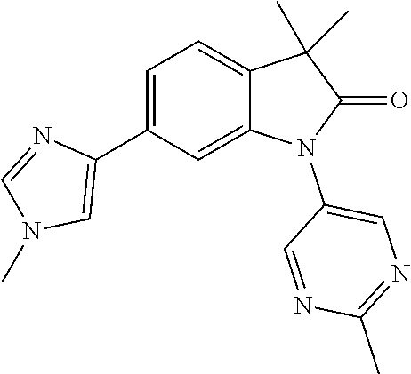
N1(C)C=C(C2=CC=C3C(=C2)N(C2=CN=C(C)N=C2)C(=O)C3(C)C)N=C1
